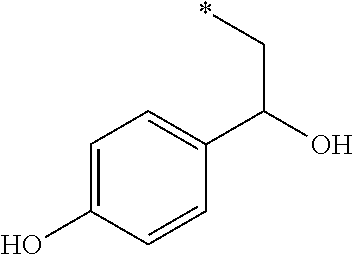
C(C(O)C1=CC=C(O)C=C1)*
